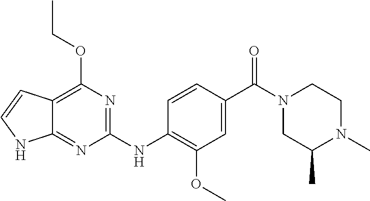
C12=NC(NC3=C(OC)C=C(C(N4CC(C)N(C)CC4)=O)C=C3)=NC(OCC)=C1C=CN2
